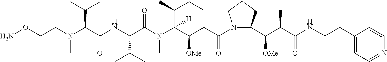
NOCCN(C(C(NC(C(N(C(C(CC(N1C(C(C(C(NCCC2=CC=NC=C2)=O)C)[OMe])CCC1)=O)[OMe])(C(CC)C)[H])C)=O)C(C)C)=O)C(C)C)C
